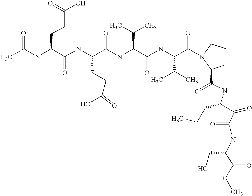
CC(NC(C(NC(C(NC(C(C)C)C(=O)NC(C(C)C)C(=O)N1CCCC1C(=O)NC(C(=O)C(NC(C(OC)=O)CO)=O)CCC)=O)CCC(O)=O)=O)CCC(O)=O)=O
